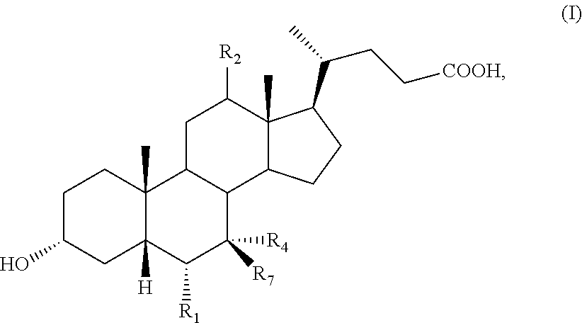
C1C(O)CC2([H])C(C)(C1)C1C(C([R7])([R4])C2[R1])C2C(C)(C([R2])C1)C(C(C)CC[COOH])CC2
